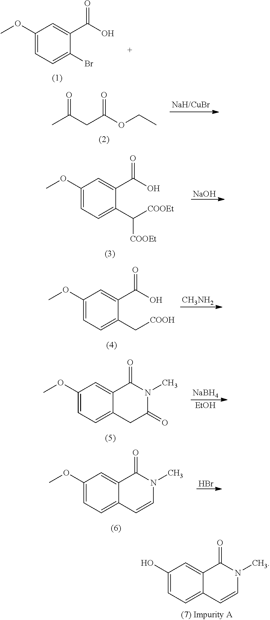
C1(OC)=CC=C(Br)C(C(O)=O)=C1.C1(O)=CC=C2C(=C1)C(=O)N(C)C=C2.CC(CC(OCC)=O)=O.C1(OC)=CC=C(C([COOEt])[COOEt])C(C(O)=O)=C1.[NaOH].C1(OC)=CC=C(C[COOH])C(C(O)=O)=C1.[CH3NH2].C1(OC)=CC=C2C(=C1)C(=O)N(C)C(=O)C2.[NaBH4].[EtOH].C1(OC)=CC=C2C(=C1)C(=O)N(C)C=C2.Br
